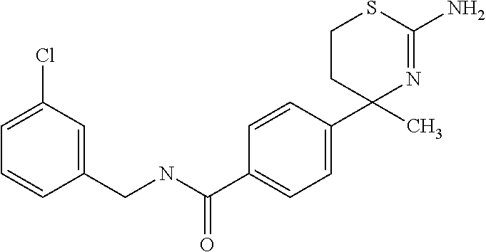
C1(CNC(=O)C2=CC=C(C3(C)N=C(N)SCC3)C=C2)=CC(Cl)=CC=C1
